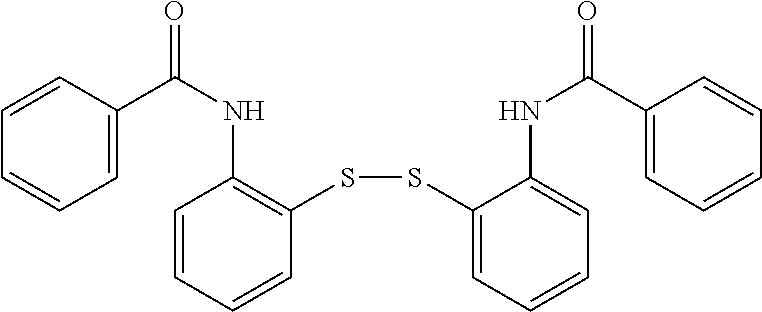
C1=CC=CC(SSC2=CC=CC=C2NC(=O)C2=CC=CC=C2)=C1NC(=O)C1=CC=CC=C1
